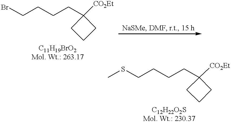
BrCCCCC1([CO2Et])CCC1.C(CCCC1([CO2Et])CCC1)SC
